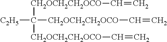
[CH2OCH2CH2OCO](C([CH2OCH2CH2OCO]C=C)([C2H5])[CH2OCH2CH2OCO]C=C)C=C
